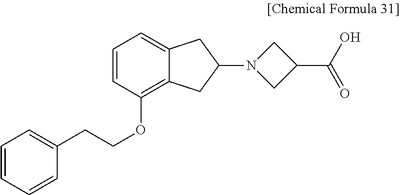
C1=CC=C(CCOC2=C3C(=CC=C2)CC(N2CC(C(O)=O)C2)C3)C=C1
